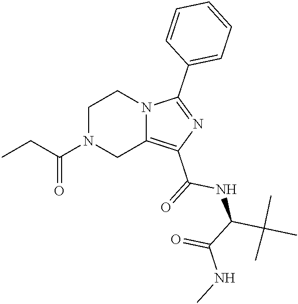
C(C(N1CC2=C(C(=O)NC(C(C)(C)C)C(NC)=O)N=C(C3=CC=CC=C3)N2CC1)=O)C
